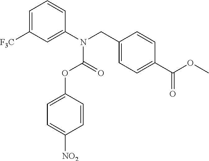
C1(CN(C2=CC([F3C])=CC=C2)C(OC2=CC=C([NO2])C=C2)=O)=CC=C(C(OC)=O)C=C1
